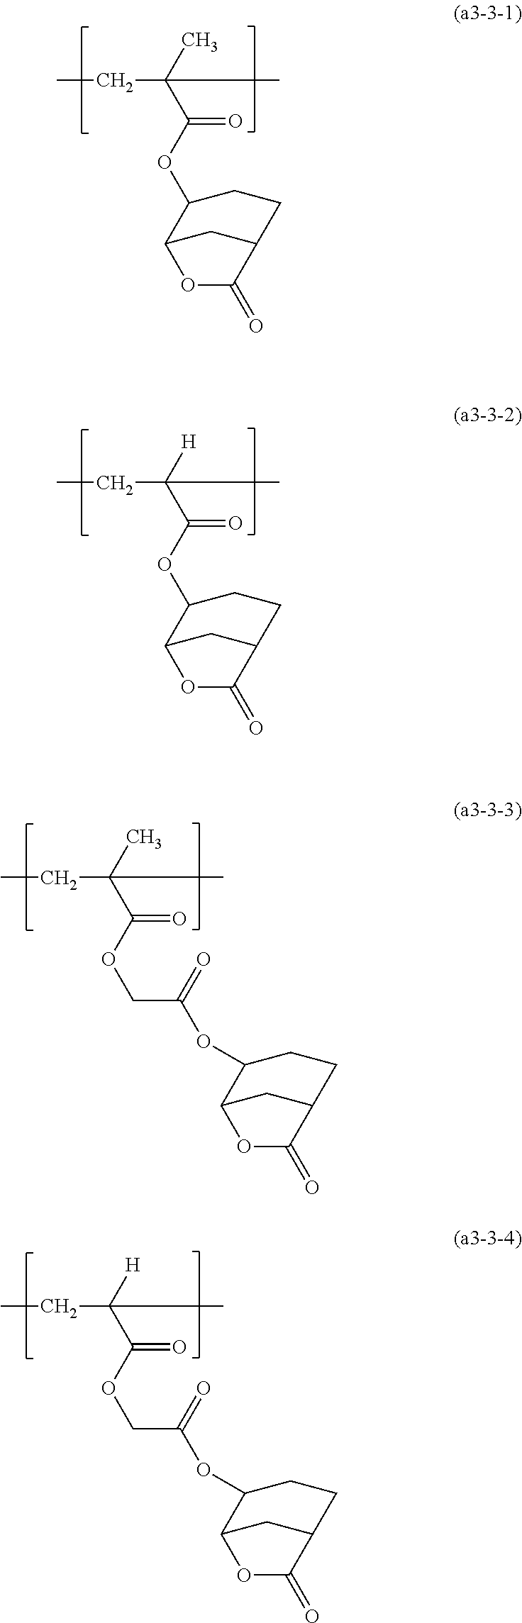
CCC(C)(C(OC1C2CC(CC1)C(=O)O2)=O)C.CCC([H])(C(OC1C2CC(CC1)C(=O)O2)=O)C.CCC(C)(C(OCC(OC1C2CC(CC1)C(=O)O2)=O)=O)C.CCC([H])(C(OCC(OC1C2CC(CC1)C(=O)O2)=O)=O)C
